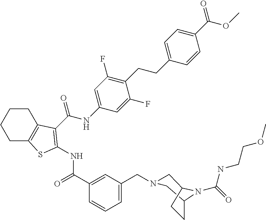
C1C2=C(CCC1)C(C(NC1=CC(F)=C(CCC3=CC=C(C(OC)=O)C=C3)C(F)=C1)=O)=C(NC(=O)C1=CC(CN3CC4N(C(=O)NCCOC)C(C3)CC4)=CC=C1)S2
